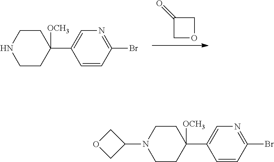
C1OCC1=O.C1=CC(Br)=NC=C1C1([OCH3])CCNCC1.C1=CC(Br)=NC=C1C1([OCH3])CCN(C2COC2)CC1
